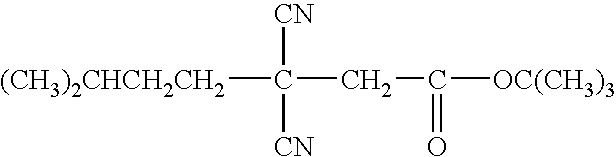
[(CH3)2CHCH2CH2]C([CN])([CN])CC(=O)[OC(CH3)3]
